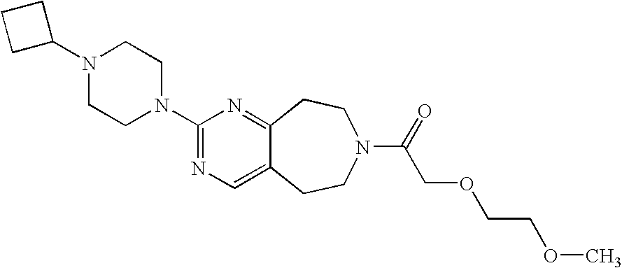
C1C(N2CCN(C3=NC=C4C(=N3)CCN(C(=O)COCCOC)CC4)CC2)CC1
